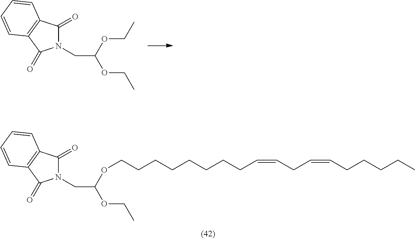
N1(CC(OCC)OCC)C(=O)C2=C(C1=O)C=CC=C2.N1(CC(OCCCCCCCCC=CCC=CCCCCC)OCC)C(=O)C2=C(C1=O)C=CC=C2
